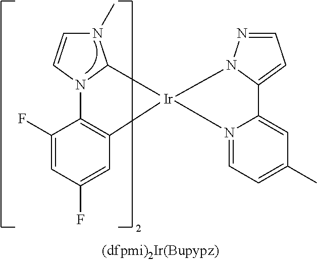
C1(F)=CC(F)=CC2=C1N1C(N(C)C=C1)[Ir]21N2=CC=C(C)C=C2C2=CC=NN12
